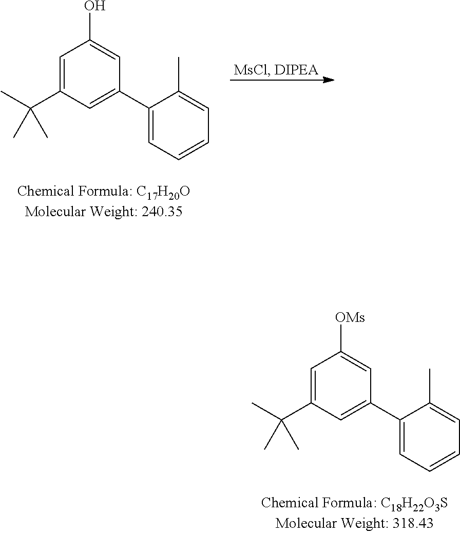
C1=C(C(C)(C)C)C=C(C2=CC=CC=C2C)C=C1O.C1=C(C(C)(C)C)C=C(C2=CC=CC=C2C)C=C1[OMs]
